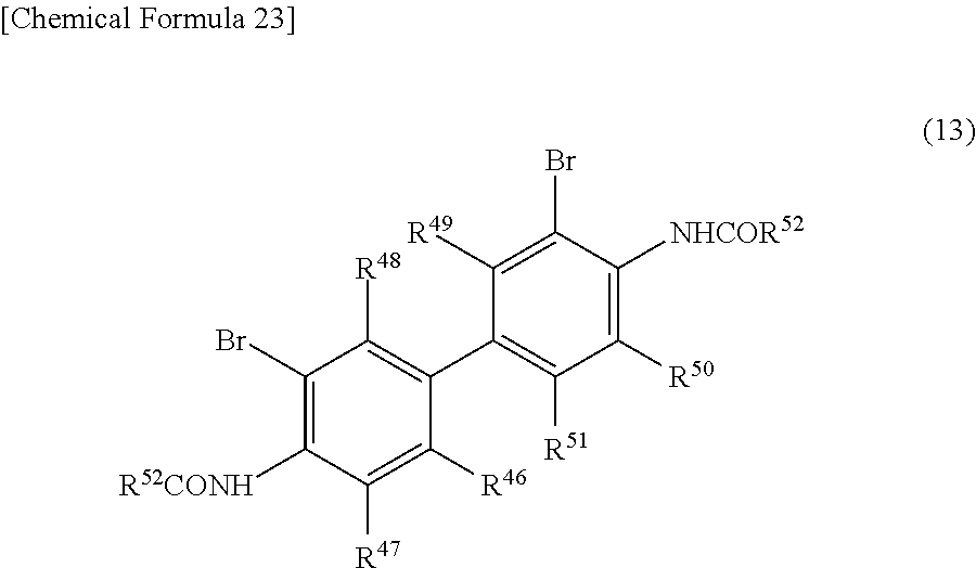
C1(Br)=C([R52CONH])C([R47])=C([R46])C(C2=C([R51])C([R50])=C([NHCOR52])C(Br)=C2[R49])=C1[R48]
